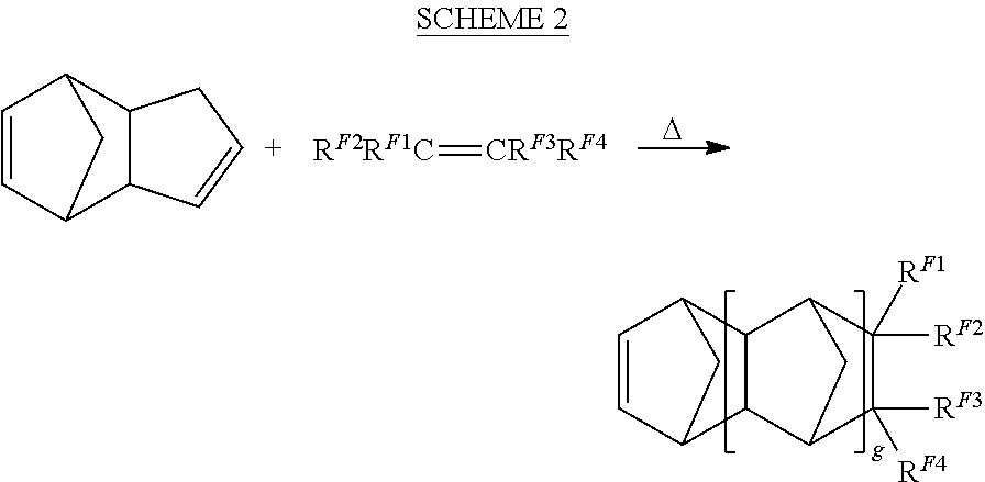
C12C([RF3])([RF4])C([RF2])([RF1])C(C1)C1C2C2C=CC1C2.C12C(C=[C+]C1)C1C=CC2C1.[RF2RF1C]=[CRF3RF4].[D]
